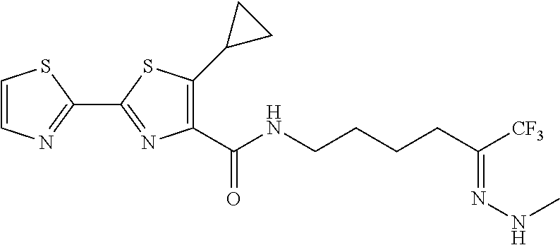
C1=CN=C(C2=NC(C(NCCCCC([CF3])=NNC)=O)=C(C3CC3)S2)S1
